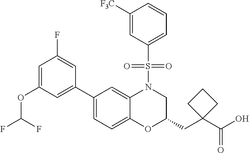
C1(C2=CC(OC(F)F)=CC(F)=C2)=CC=C2C(=C1)N(S(C1=CC=CC([F3C])=C1)(=O)=O)CC(CC1(C(O)=O)CCC1)O2
